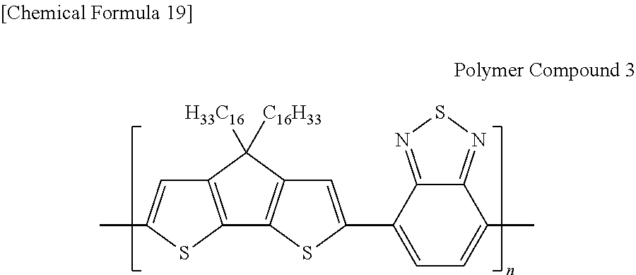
C12=C(SC(C)=C1)C1=C(C2([H33C16])[C16H33])C=C(C2=CC=C(C)C3=NSN=C23)S1
